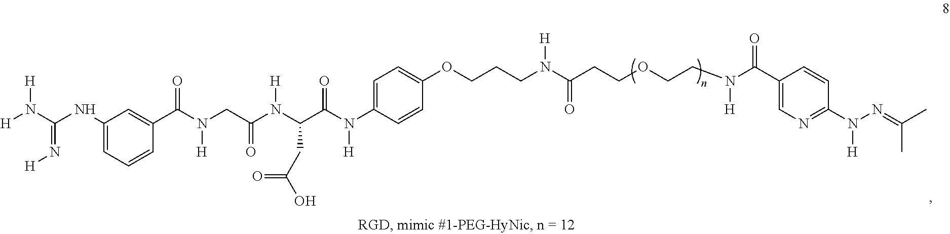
C1(NC(N([H])[H])=N[H])=CC=CC(C(N(CC(N(C(C(N(C2=CC=C(OCCCN(C(CCOCCN(C(=O)C3=CN=C(N(N=C(C)C)[H])C=C3)[H])=O)[H])C=C2)[H])=O)CC(=O)O)[H])=O)[H])=O)=C1
